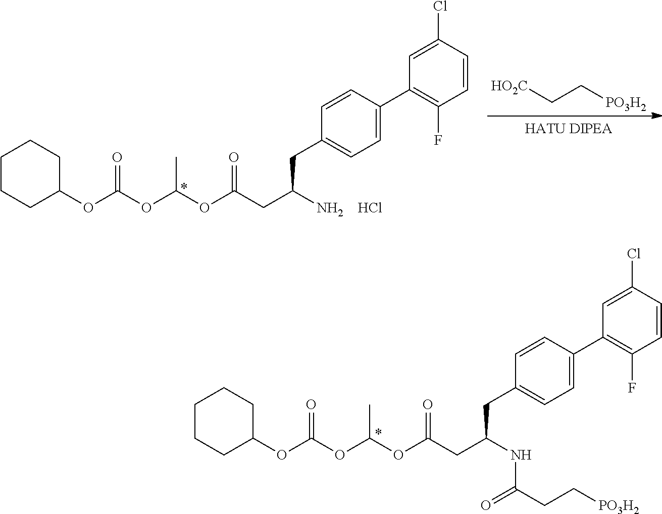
[HO2C]CC[PO3H2].O(C(CC(N)CC1=CC=C(C2=C(F)C=CC(Cl)=C2)C=C1)=O)C(OC(OC1CCCCC1)=O)C.Cl.O(C(CC(NC(=O)CC[PO3H2])CC1=CC=C(C2=C(F)C=CC(Cl)=C2)C=C1)=O)C(OC(OC1CCCCC1)=O)C
